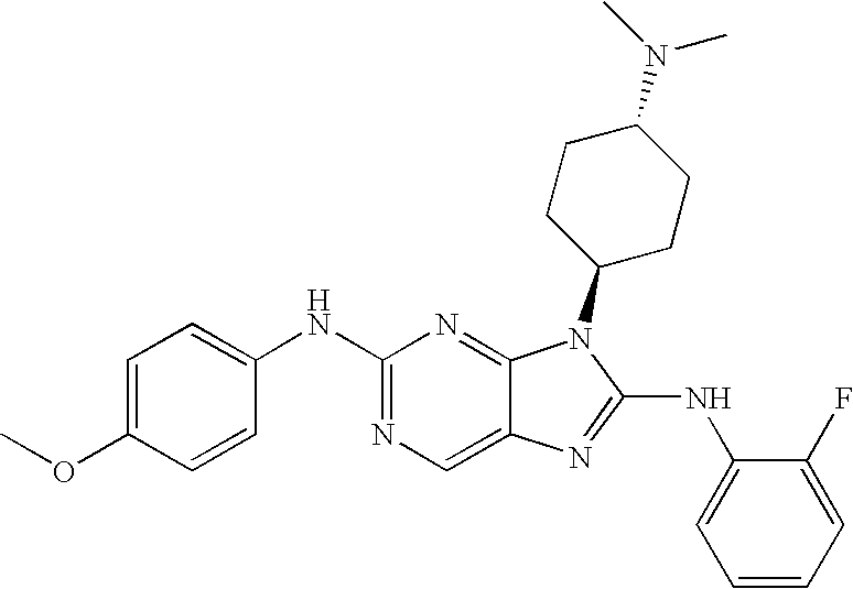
C1(NC2=CC=C(OC)C=C2)=NC=C2C(=N1)N(C1CCC(N(C)C)CC1)C(NC1=CC=CC=C1F)=N2
